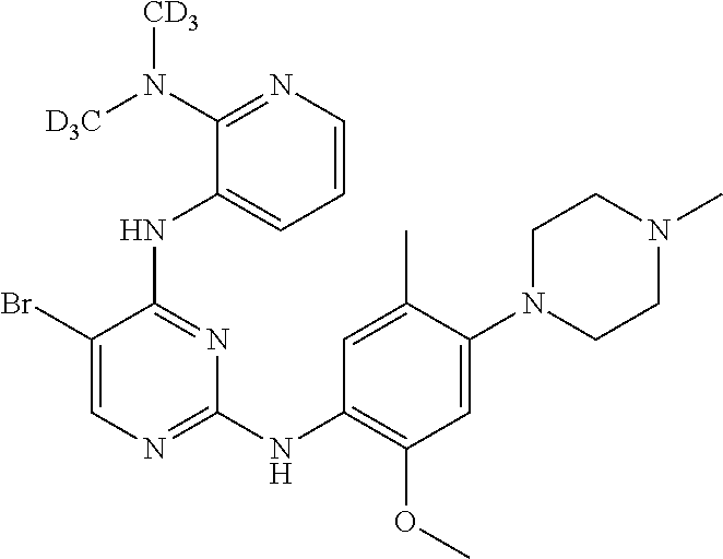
C1N(C2=CC(OC)=C(NC3=NC=C(Br)C(NC4=CC=CN=C4N([CD3])[D3C])=N3)C=C2C)CCN(C)C1
